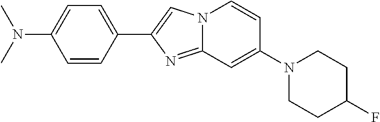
C1=C(N(C)C)C=CC(C2=CN3C(=N2)C=C(N2CCC(F)CC2)C=C3)=C1
